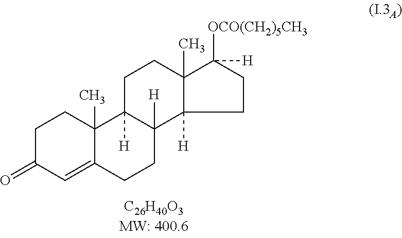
C1C(=O)C=C2C(C)(C1)C1([H])C([H])(CC2)C2([H])C(C)(CC1)C([OCO(CH2)5CH3])([H])CC2
